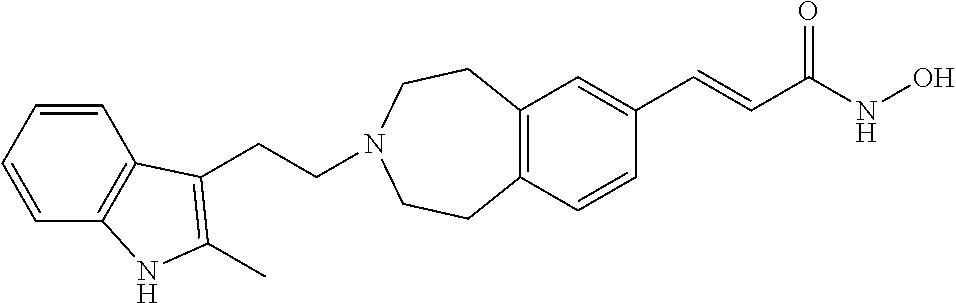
C12=C(C=CC(C=CC(NO)=O)=C1)CCN(CCC1=C(C)NC3=C1C=CC=C3)CC2
